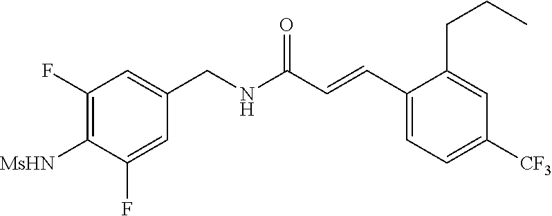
C1=C(F)C([MsHN])=C(F)C=C1CNC(C=CC1=CC=C([CF3])C=C1CCC)=O
